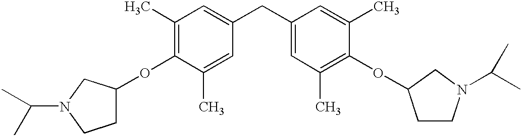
C1(C)=C(OC2CCN(C(C)C)C2)C(C)=CC(CC2=CC(C)=C(OC3CCN(C(C)C)C3)C(C)=C2)=C1
